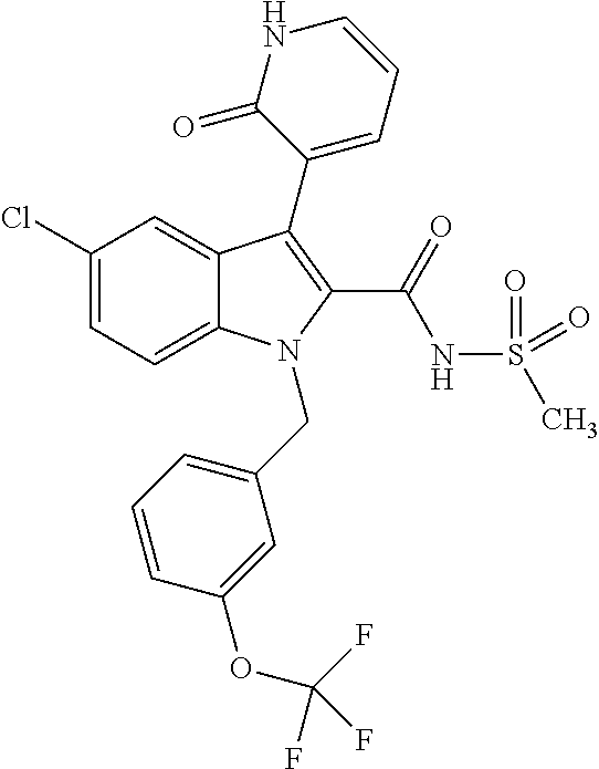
C12=CC=C(Cl)C=C1C(C1=CC=CNC1=O)=C(C(=O)NS(C)(=O)=O)N2CC1=CC=CC(OC(F)(F)F)=C1
